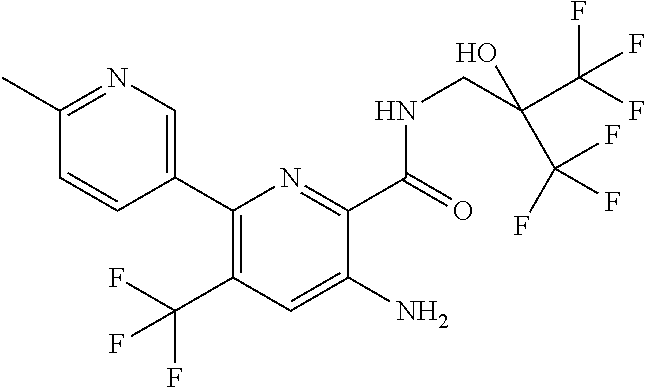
C1(C2=CN=C(C)C=C2)=C(C(F)(F)F)C=C(N)C(C(=O)NCC(C(F)(F)F)(C(F)(F)F)O)=N1
